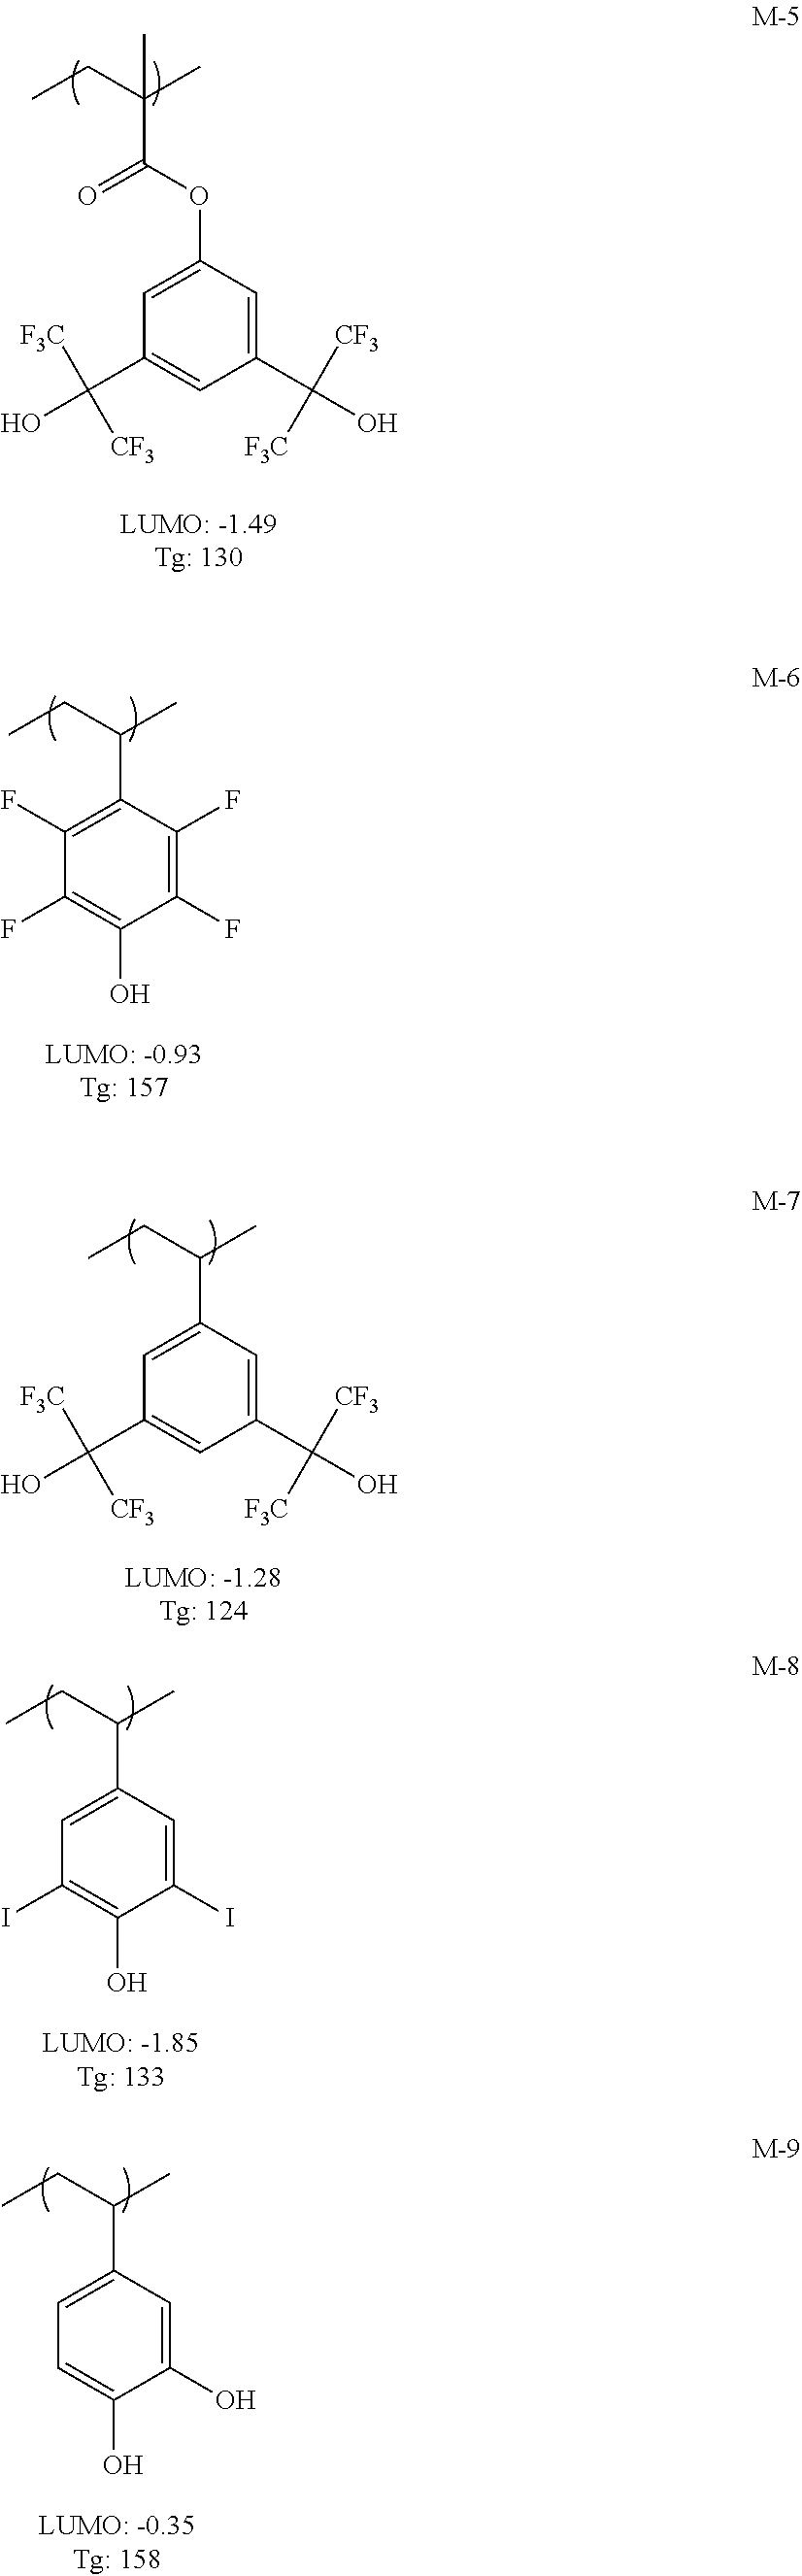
CCC(C)(C(=O)OC1=CC(C(O)([F3C])[CF3])=CC(C(O)([CF3])[F3C])=C1)C.CCC(C)C1=C(F)C(F)=C(O)C(F)=C1F.CCC(C)C1=CC(C(O)([F3C])[CF3])=CC(C(O)([CF3])[F3C])=C1.CCC(C)C1=CC(I)=C(O)C(I)=C1.CCC(C)C1=CC=C(O)C(O)=C1
